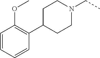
C1(C2CCN(CC)CC2)=C(OC)C=CC=C1
